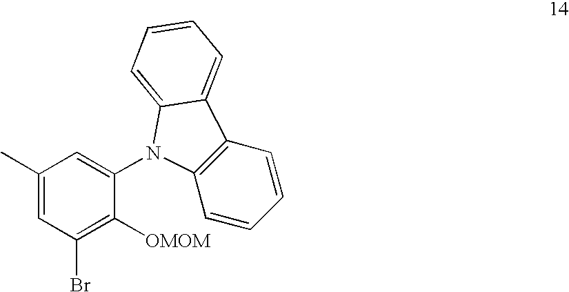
BrC1=C([OMOM])C(N2C3=C(C=CC=C3)C3=CC=CC=C32)=CC(C)=C1
